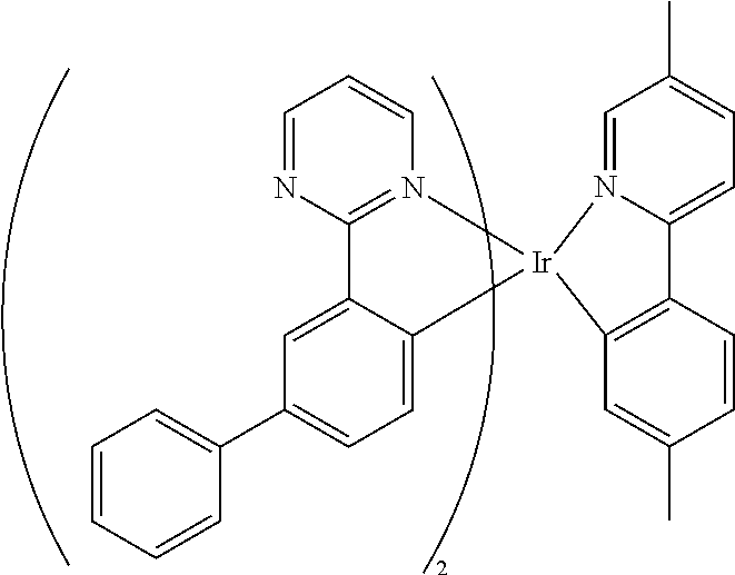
C1=CC=CC(C2=CC=C3C(=C2)C2=N(C=CC=N2)[Ir]32N3=CC(C)=CC=C3C3=C2C=C(C)C=C3)=C1
